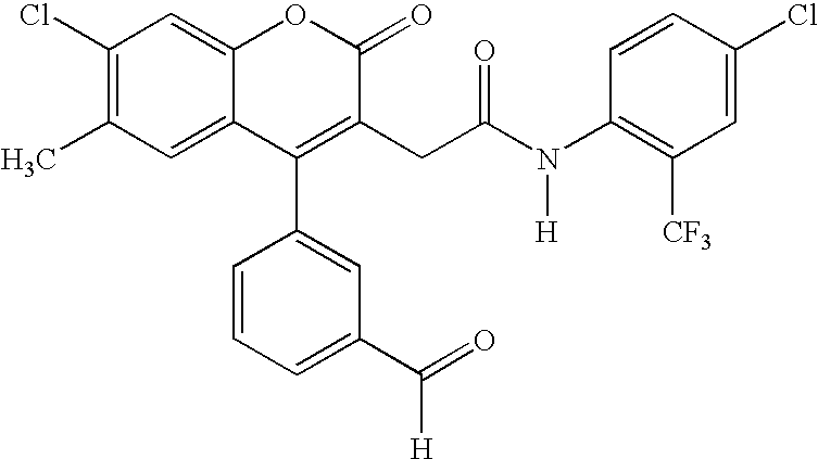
C1(Cl)=C(C)C=C2C(=C1)OC(=O)C(CC(N(C1=C([CF3])C=C(Cl)C=C1)[H])=O)=C2C1=CC(C(=O)[H])=CC=C1
